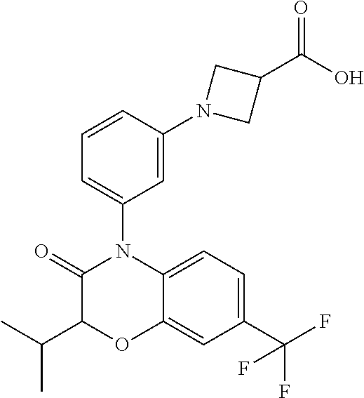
C1(C(C)C)C(=O)N(C2=CC=CC(N3CC(C(O)=O)C3)=C2)C2=CC=C(C(F)(F)F)C=C2O1
